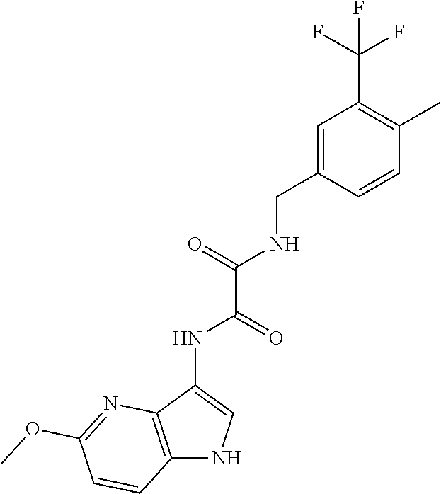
C1=C(CNC(C(NC2=CNC3=C2N=C(OC)C=C3)=O)=O)C=CC(C)=C1C(F)(F)F
